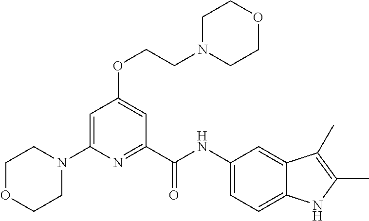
C1=C(N2CCOCC2)N=C(C(NC2=CC=C3C(=C2)C(C)=C(C)N3)=O)C=C1OCCN1CCOCC1
